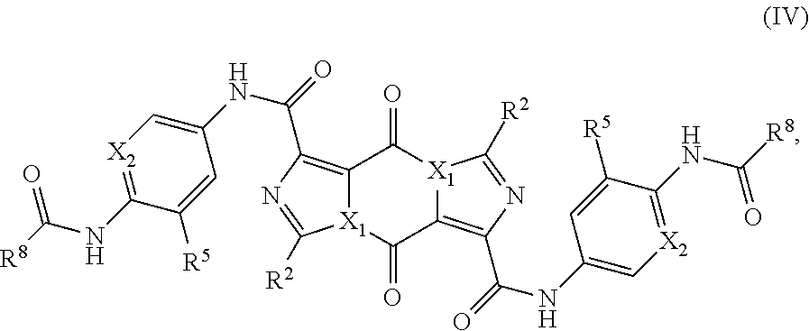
C12=C(C(NC3=C[X2]=C(NC(=O)[R8])C([R5])=C3)=O)N=C([R2])[X1]1C(=O)C1=C(C(NC3=C[X2]=C(NC(=O)[R8])C([R5])=C3)=O)N=C([R2])[X1]1C2=O
